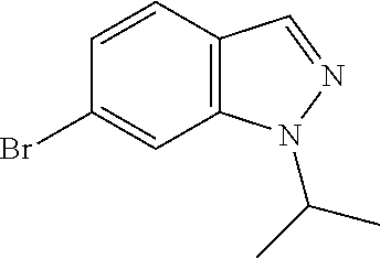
C1=CC(Br)=CC2=C1C=NN2C(C)C
